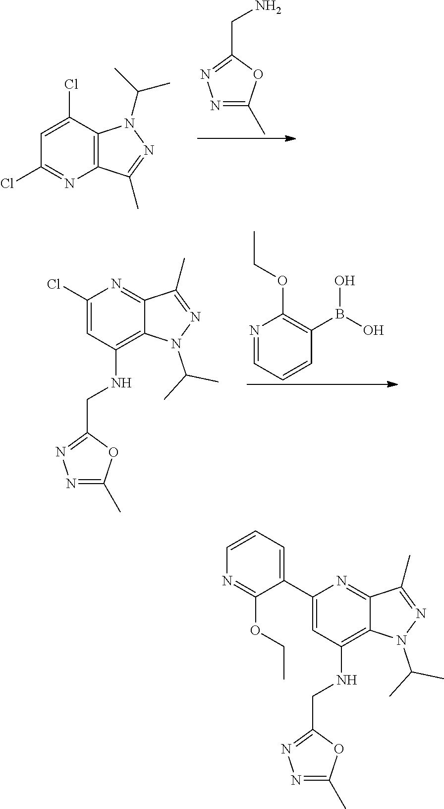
N1=C(Cl)C=C(Cl)C2=C1C(C)=NN2C(C)C.N1=C(C)OC(CN)=N1.O(CC)C1=C(B(O)O)C=CC=N1.C12=NC(Cl)=CC(NCC3=NN=C(C)O3)=C1N(C(C)C)N=C2C.C12=NC(C3=CC=CN=C3OCC)=CC(NCC3=NN=C(C)O3)=C1N(C(C)C)N=C2C
